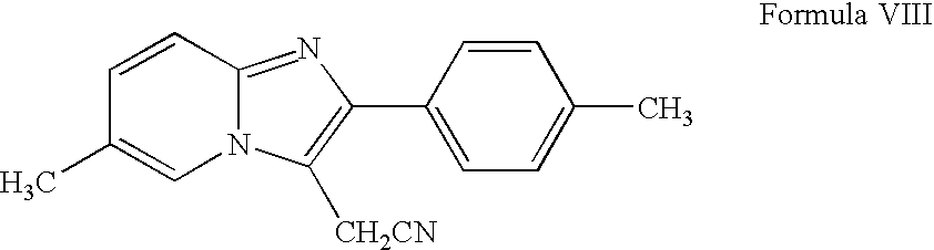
C1=CC2=NC(C3=CC=C(C)C=C3)=C([CH2CN])N2C=C1C
